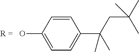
C1=CC(O)=CC=C1C(CC(C)(C)C)(C)C
